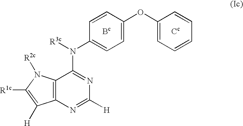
C12=C(N([R2c])C([R1c])=C1[H])C(N(C1=CC=C(OC3=CC=CC=C3)C=C1)[R3c])=NC([H])=N2.[Bc].[Cc]
